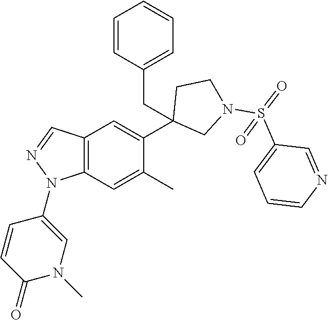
C1(C2=CC3=C(C=C2C)N(C2=CN(C)C(=O)C=C2)N=C3)(CC2=CC=CC=C2)CN(S(=O)(C2=CC=CN=C2)=O)CC1
